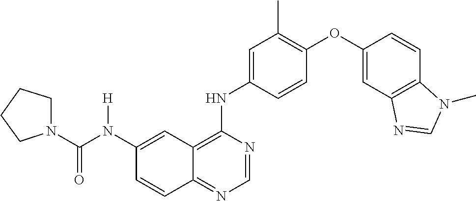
C1(N(C(N2CCCC2)=O)[H])=CC2=C(NC3=CC(C)=C(OC4=CC5=C(C=C4)N(C)C=N5)C=C3)N=CN=C2C=C1
